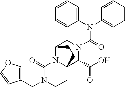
N(C(=O)N1CC2N(C(N(CC)CC3=COC=C3)=O)C(C1C(O)=O)CC2)(C1=CC=CC=C1)C1=CC=CC=C1
